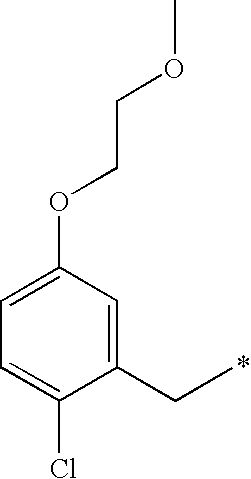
C1(CC)=CC(OCCOC)=CC=C1Cl
